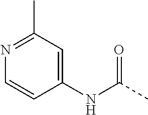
N1=C(C)C=C(NC(C)=O)C=C1
